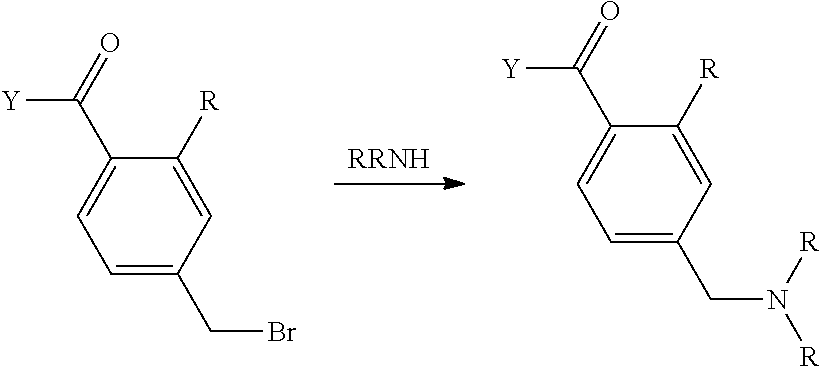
[RRNH].C1(CBr)=CC=C(C([Y])=O)C([R])=C1.C1(CN([R])[R])=CC=C(C([Y])=O)C([R])=C1
